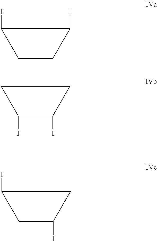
C1CC(I)C1I.C1(I)C(I)CC1.C1C(I)CC1I
